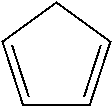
C1=CCC=C1
